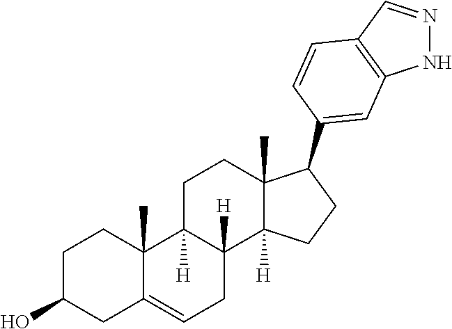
C1C(O)CC2=CCC3([H])C([H])(C2(C)C1)CCC1(C)C3([H])CCC1C1=CC2=C(C=NN2)C=C1
